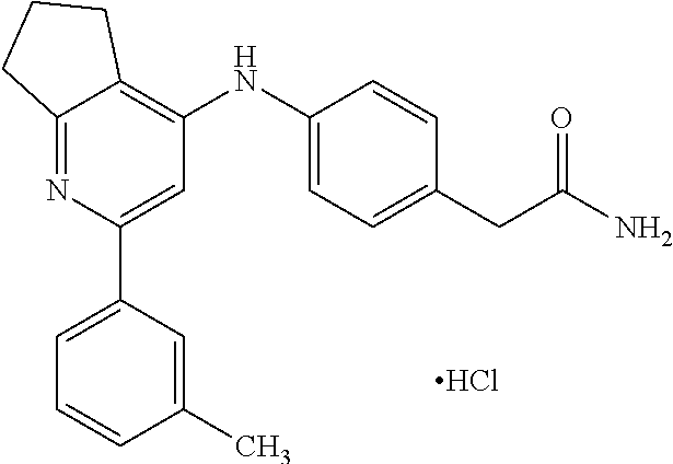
C12=NC(C3=CC=CC(C)=C3)=CC(NC3=CC=C(CC(N)=O)C=C3)=C1CCC2.Cl
